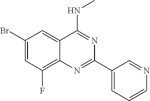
C1(Br)=CC(F)=C2C(=C1)C(NC)=NC(C1=CC=CN=C1)=N2
